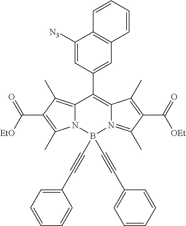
C12=C(C)C(C(=O)[EtO])=C(C)N1B(C#CC1=CC=CC=C1)(C#CC1=CC=CC=C1)N1=C(C)C(C(=O)[OEt])=C(C)C1=C2C1=CC2=C(C([N3])=C1)C=CC=C2
